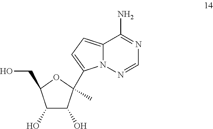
C1(O)C(O)C(C2=CC=C3N2N=CN=C3N)(C)OC1CO
